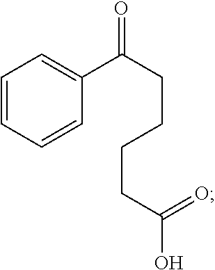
C1=CC=CC(C(CCCCC(O)=O)=O)=C1
